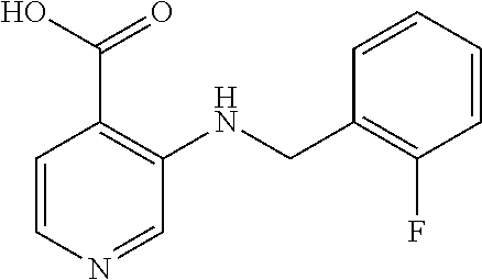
C1(CNC2=C(C(O)=O)C=CN=C2)=C(F)C=CC=C1
